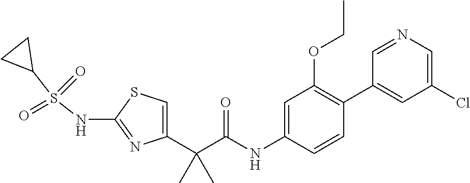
C1=C(C(C(NC2=CC(OCC)=C(C3=CC(Cl)=CN=C3)C=C2)=O)(C)C)N=C(NS(C2CC2)(=O)=O)S1
